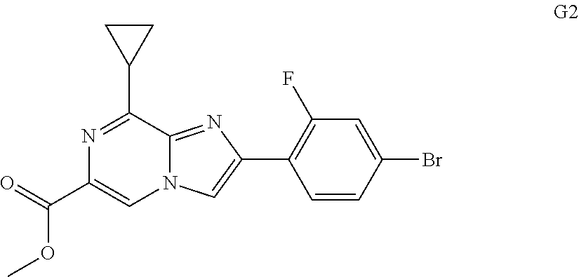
COC(C1=CN2C(=NC(C3=C(F)C=C(Br)C=C3)=C2)C(C2CC2)=N1)=O
